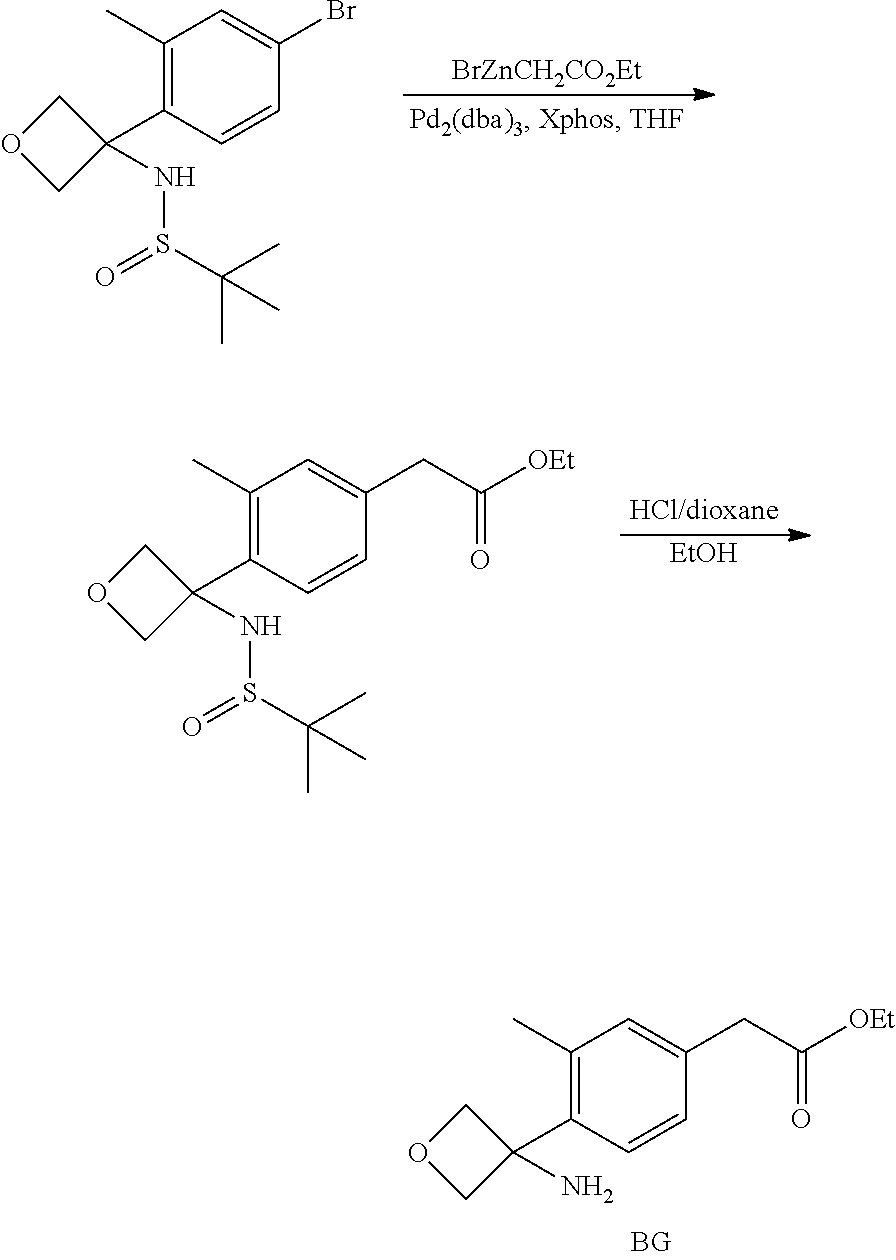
[BrZnCH2CO2Et].C1(C)=C(C2(NS(=O)C(C)(C)C)COC2)C=CC(Br)=C1.[EtOH].C1(C)=C(C2(NS(=O)C(C)(C)C)COC2)C=CC(CC([OEt])=O)=C1.C1(C)=C(C2(N)COC2)C=CC(CC([OEt])=O)=C1
